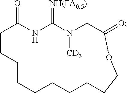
C1CCCCCCCCCOC(=O)CN([CD3])C(=[NH(FA0.5)])NC1=O
